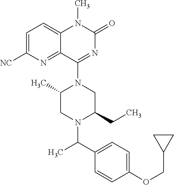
C1=C([NC])N=C2C(=C1)N(C)C(=O)N=C2N1C(C)CN(C(C2=CC=C(OCC3CC3)C=C2)C)C(CC)C1
